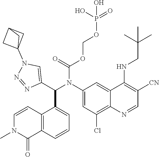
O(COP(=O)(O)O)C(=O)N(C1=CC(Cl)=C2C(=C1)C(NCC(C)(C)C)=C([CN])C=N2)C(C1=CN(C23CC(C2)C3)N=N1)C1=CC=CC2=C1C=CN(C)C2=O
